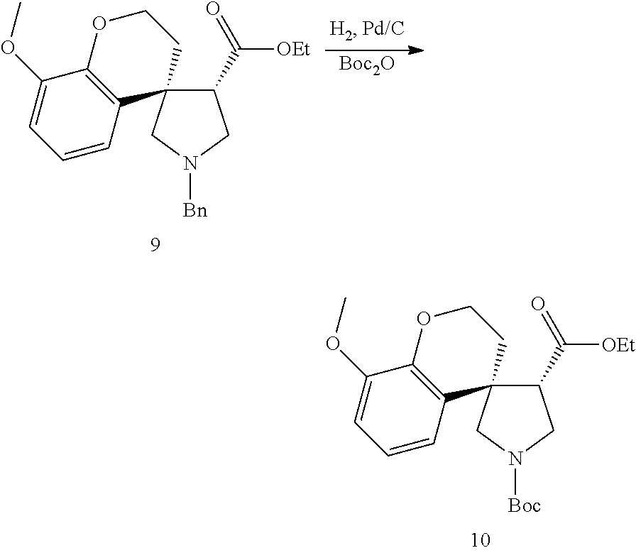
C1(C(=O)[OEt])C2(CN([Boc])C1)CCOC1=C2C=CC=C1OC.C1(C(=O)[OEt])C2(CN([Bn])C1)CCOC1=C2C=CC=C1OC.[Boc2O]
